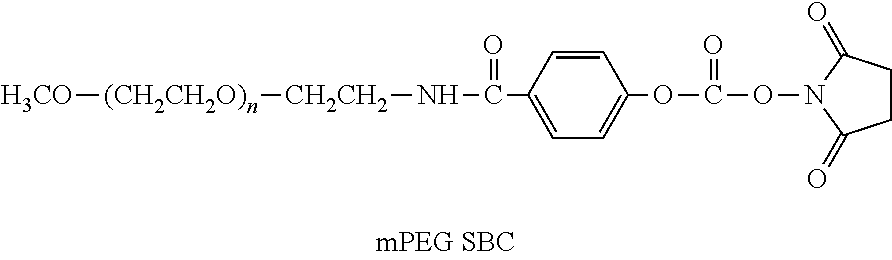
[H3CO][(CH2CH2O)n][CH2CH2]NC(=O)C1=CC=C(OC(=O)ON2C(=O)CCC2=O)C=C1
